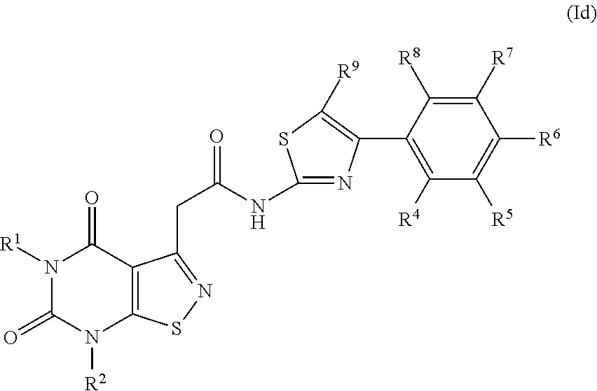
N1([R1])C(=O)N([R2])C2=C(C1=O)C(CC(NC1=NC(C3=C([R4])C([R5])=C([R6])C([R7])=C3[R8])=C([R9])S1)=O)=NS2
